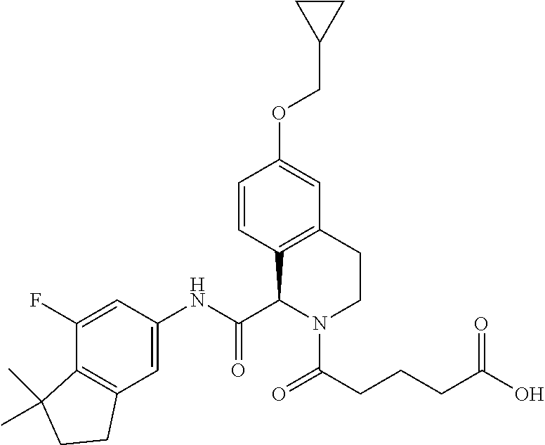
C1=CC2=C(C=C1OCC1CC1)CCN(C(CCCC(O)=O)=O)C2C(NC1=CC2=C(C(F)=C1)C(C)(C)CC2)=O
